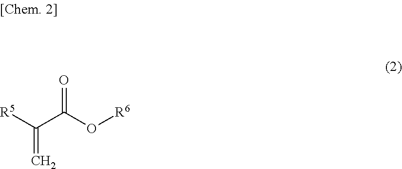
[R5]C(C(O[R6])=O)=C
